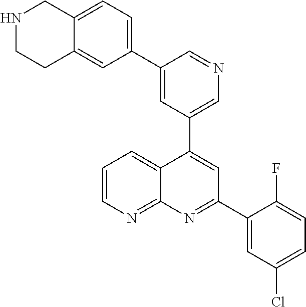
C1=C(C2=CC=C3C(=C2)CCNC3)C=NC=C1C1=CC(C2=CC(Cl)=CC=C2F)=NC2=NC=CC=C12
